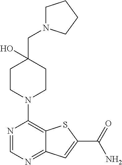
N1=CN=C2C(=C1N1CCC(CN3CCCC3)(O)CC1)SC(C(=O)N)=C2
